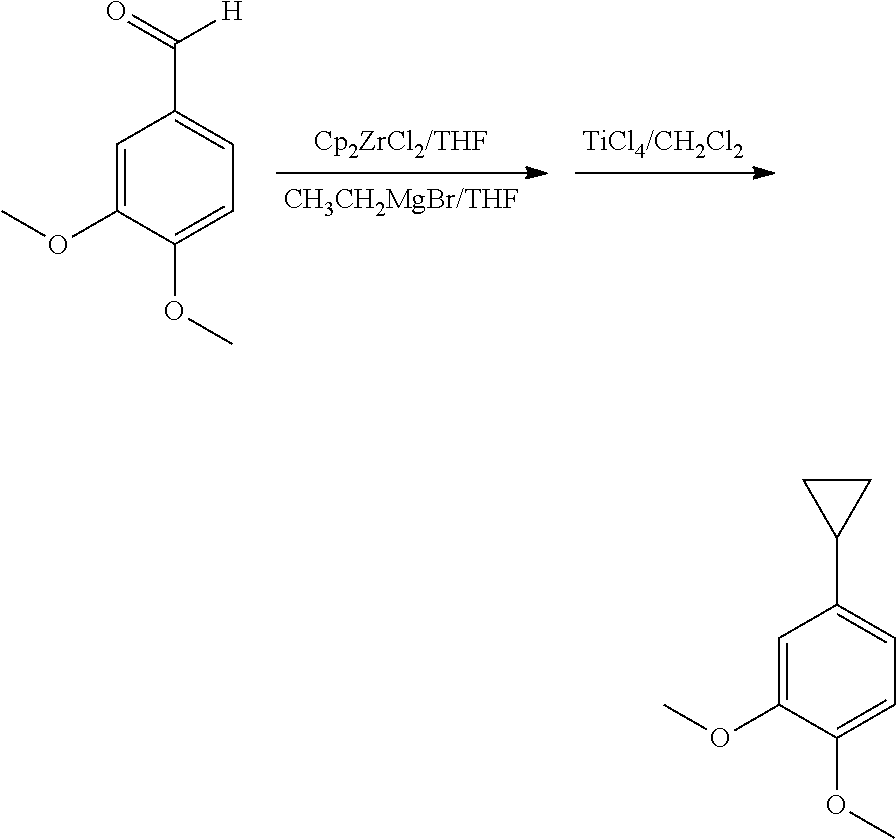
C(C1=CC=C(OC)C(OC)=C1)(=O)[H].C1(C2=CC=C(OC)C(OC)=C2)CC1
